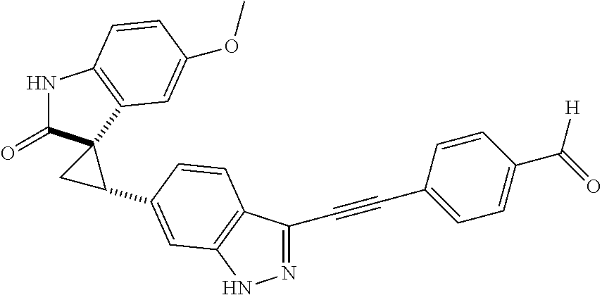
N1C(=O)C2(C3=C1C=CC(OC)=C3)CC2C1=CC2=C(C(C#CC3=CC=C(C(=O)[H])C=C3)=NN2)C=C1
